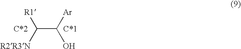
C(C([R2R3N])[R1])([Ar])O
